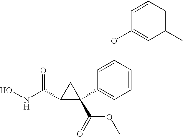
ONC(=O)C1C(C(OC)=O)(C2=CC=CC(OC3=CC(C)=CC=C3)=C2)C1
